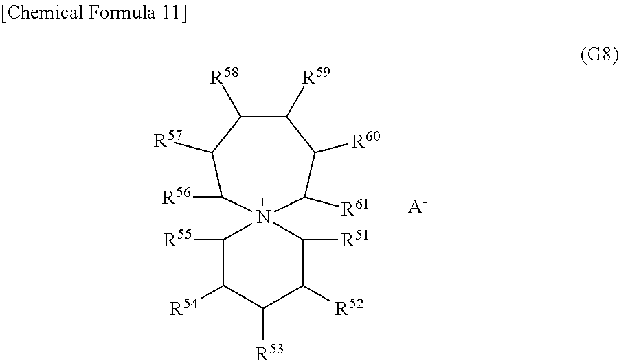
N12(C([R61])C([R60])C([R59])C([R58])C([R57])C1[R56])C([R55])C([R54])C([R53])C([R52])C2[R51].[A-]
